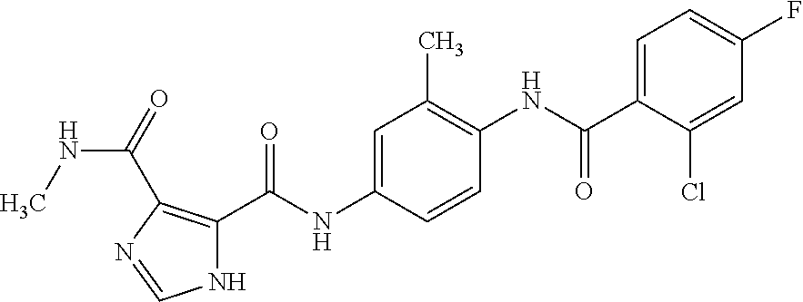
C1=C(C(NC2=C(C)C=C(NC(C3=C(C(=O)NC)N=CN3)=O)C=C2)=O)C(Cl)=CC(F)=C1
